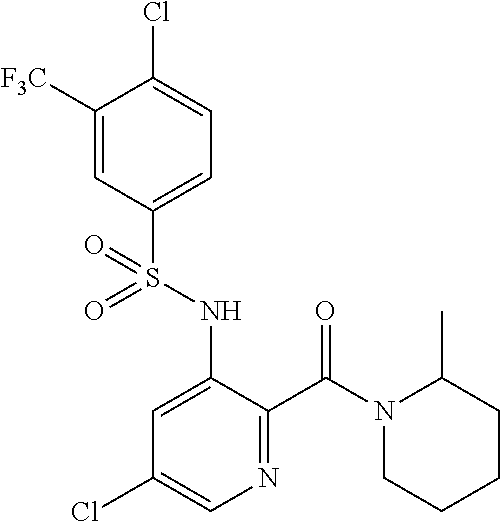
C1([F3C])=CC(S(NC2=CC(Cl)=CN=C2C(N2C(C)CCCC2)=O)(=O)=O)=CC=C1Cl
